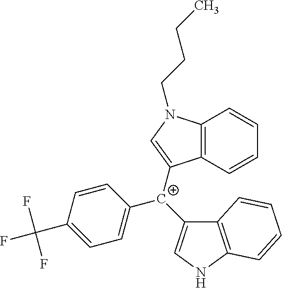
C12=C(C=CC=C1)C([C+](C1=CC=C(C(F)(F)F)C=C1)C1=CNC3=C1C=CC=C3)=CN2CCCC
